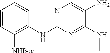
N1=C(NC2=C([NHBoc])C=CC=C2)N=C(NC)C(N)=C1
